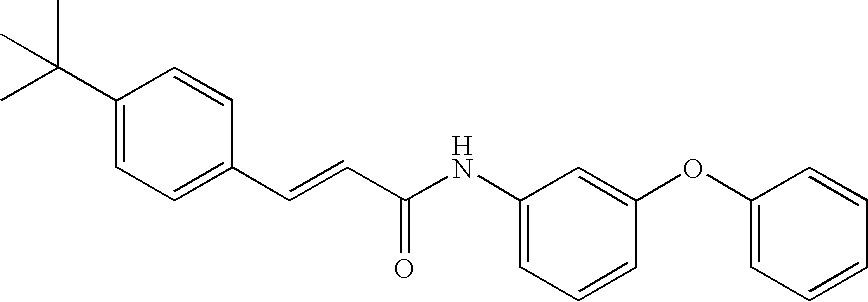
C(=CC(=O)NC1=CC=CC(OC2=CC=CC=C2)=C1)C1=CC=C(C(C)(C)C)C=C1
